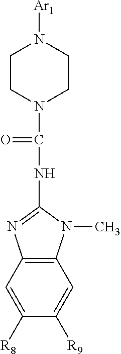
C12=C(C=C([R8])C([R9])=C1)N=C(NC(N1CCN([Ar1])CC1)=O)N2C
